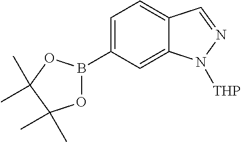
C12=CC(B3OC(C)(C)C(C)(C)O3)=CC=C1C=NN2[THP]
